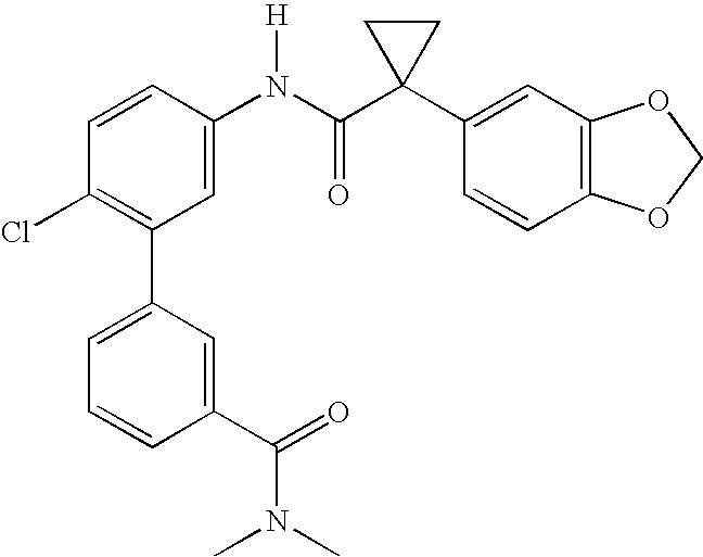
C1=CC(N(C(C2(C3=CC4=C(C=C3)OCO4)CC2)=O)[H])=CC(C2=CC=CC(C(=O)N(C)C)=C2)=C1Cl
